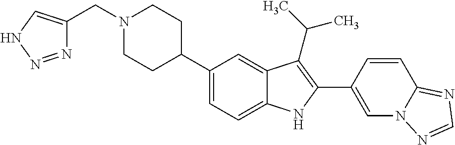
N1(CC2=CNN=N2)CCC(C2=CC=C3C(=C2)C(C(C)C)=C(C2=CN4C(=NC=N4)C=C2)N3)CC1
